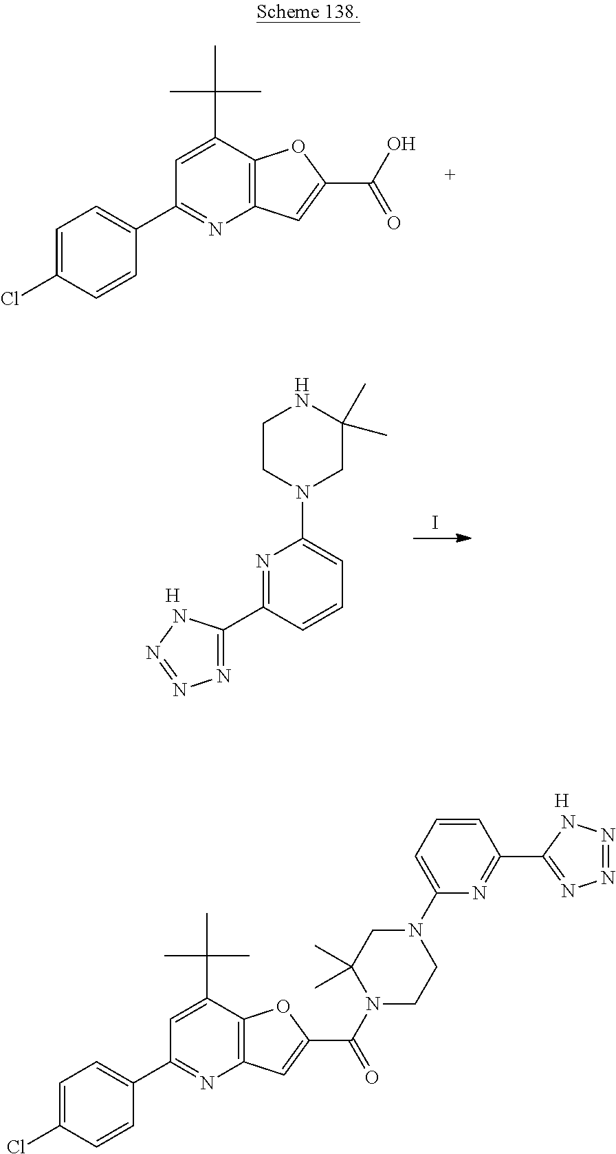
C1(C2=CC=C(Cl)C=C2)=NC2=C(C(C(C)(C)C)=C1)OC(C(O)=O)=C2.C1(C2=CC=C(Cl)C=C2)=NC2=C(C(C(C)(C)C)=C1)OC(C(N1CCN(C3=CC=CC(C4=NN=NN4)=N3)CC1(C)C)=O)=C2.[H].C1=C(N2CC(C)(C)NCC2)N=C(C2=NN=NN2)C=C1.[H].I
